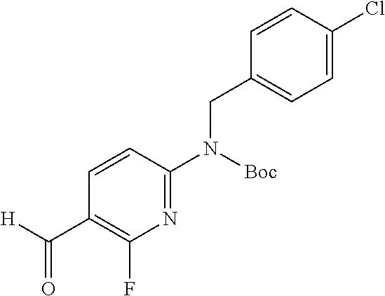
C1=CC(Cl)=CC=C1CN(C1=NC(F)=C(C([H])=O)C=C1)[Boc]
